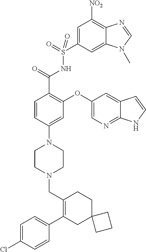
C1=C(Cl)C=CC(C2=C(CN3CCN(C4=CC(OC5=CN=C6C(=C5)C=CN6)=C(C(=O)NS(=O)(=O)C5=CC([NO2])=C6C(=C5)N(C)C=N6)C=C4)CC3)CCC3(C2)CCC3)=C1
